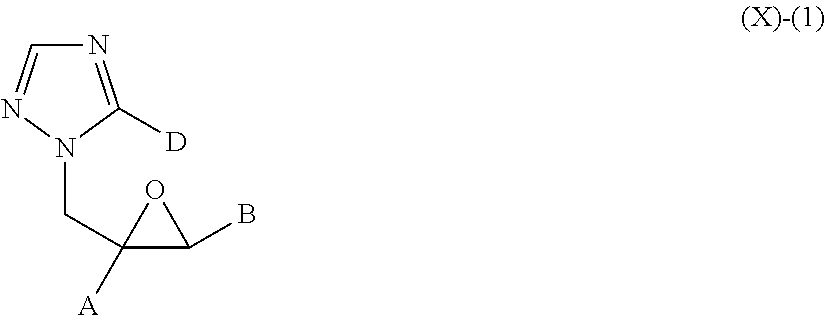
N1=C([D])N(CC2([A])C(B)O2)N=C1
